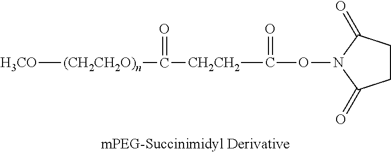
C(ON1C(=O)CCC1=O)(=O)[CH2CH2]C(=O)[(CH2CH2O)n][H3CO]
